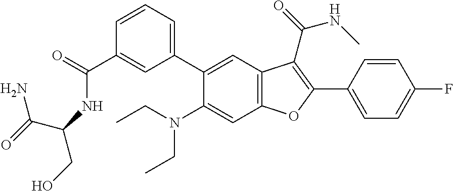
C1(C(=O)NC(CO)C(=O)N)=CC(C2=CC3=C(C=C2N(CC)CC)OC(C2=CC=C(F)C=C2)=C3C(=O)NC)=CC=C1
